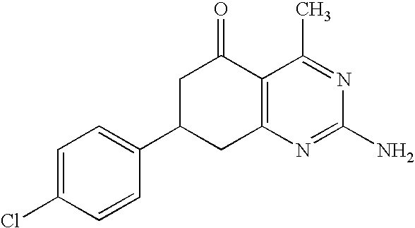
C12=C(N=C(N)N=C1C)CC(C1=CC=C(Cl)C=C1)CC2=O
